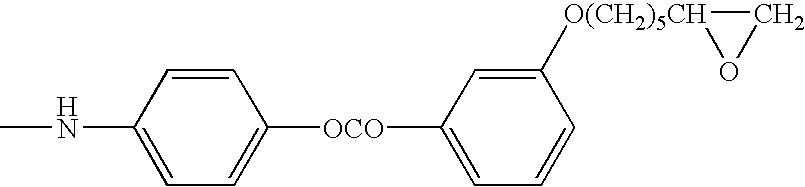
CNC1=CC=C([OCO]C2=CC=CC([O(CH2)5CH]3OC3)=C2)C=C1
